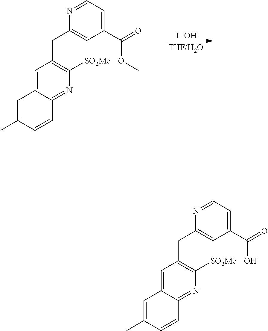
C1=C2C(=NC([SO2Me])=C1CC1=CC(C(OC)=O)=CC=N1)C=CC(C)=C2.[LiOH].C1=C2C(=NC([SO2Me])=C1CC1=CC(C(O)=O)=CC=N1)C=CC(C)=C2
